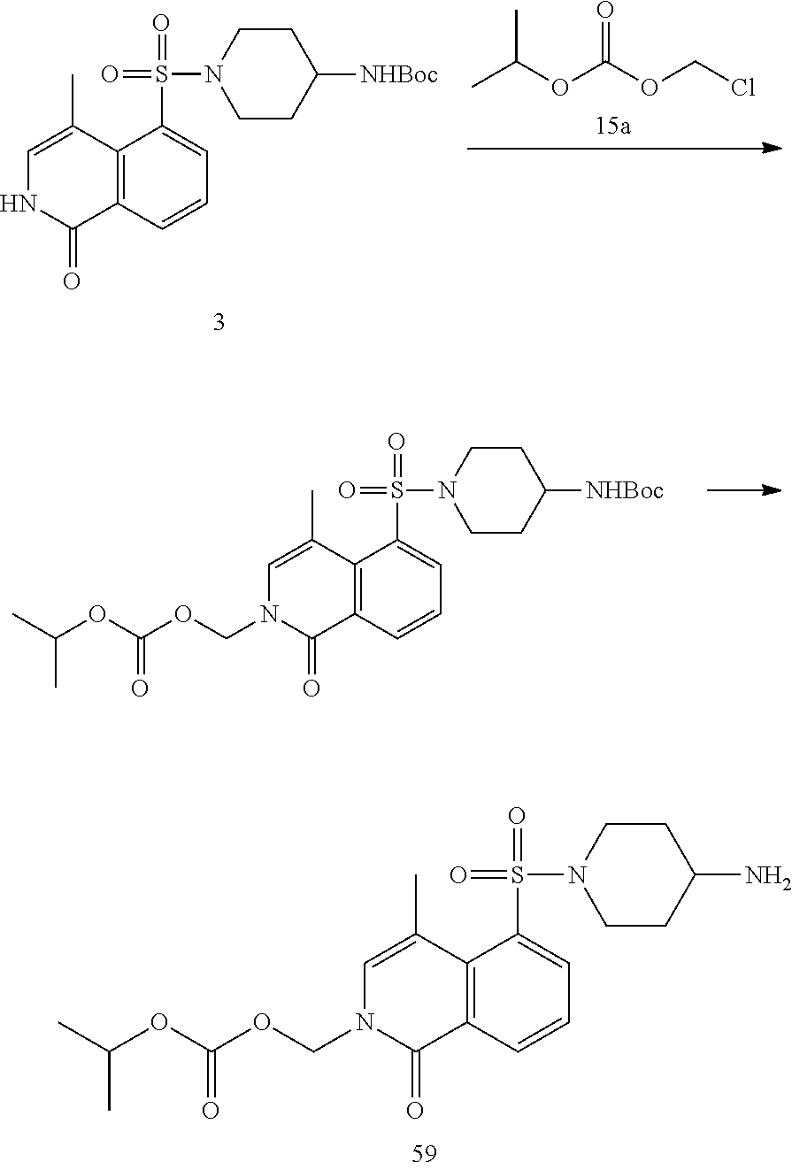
C1=C(C)C2=C(C(=O)N1COC(OC(C)C)=O)C=CC=C2S(=O)(N1CCC(N)CC1)=O.C1=C(C)C2=C(C(=O)N1)C=CC=C2S(=O)(N1CCC([NHBoc])CC1)=O.CC(OC(OCCl)=O)C.C1=C(C)C2=C(C(=O)N1COC(OC(C)C)=O)C=CC=C2S(=O)(N1CCC([NHBoc])CC1)=O
